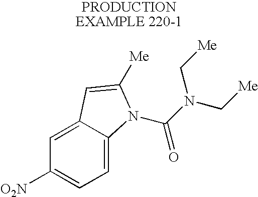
C1=C2C(=CC=C1[O2N])N(C(N(C[Me])C[Me])=O)C([Me])=C2
